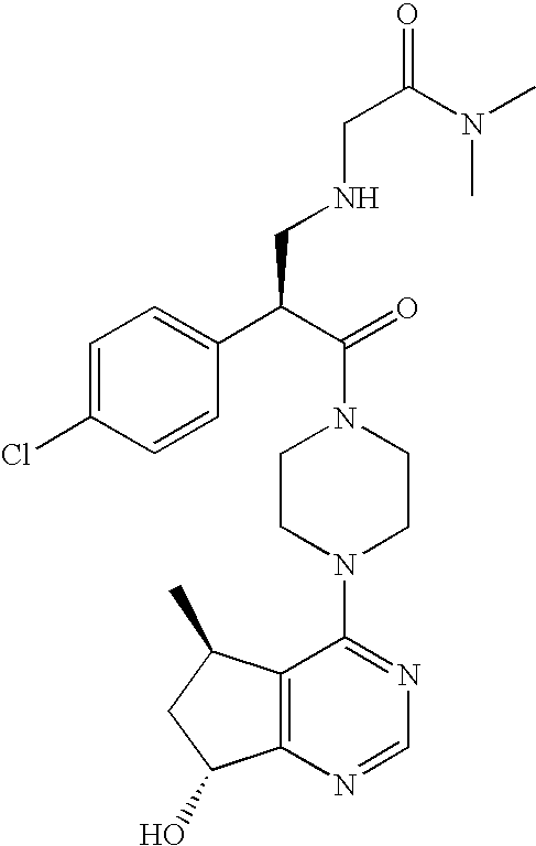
C(N1CCN(C2=NC=NC3=C2C(C)CC3O)CC1)(C(C1=CC=C(Cl)C=C1)CNCC(=O)N(C)C)=O
